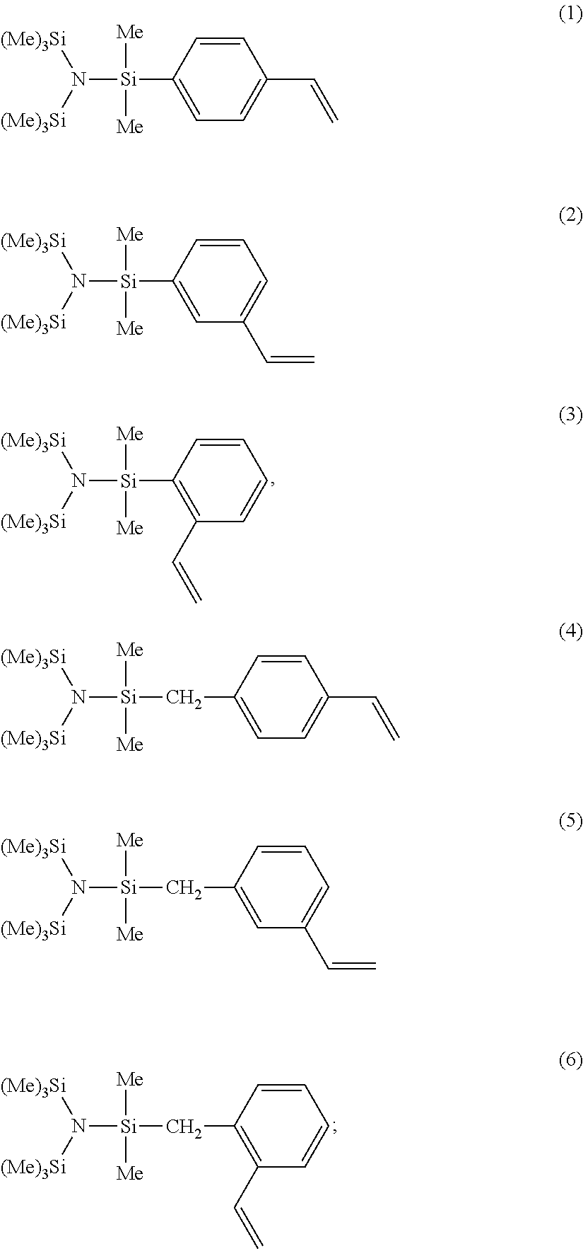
N([Si]([Me])([Me])C1=C(C=C)C=CC=C1)([(Me)3Si])[(Me)3Si].N([Si]([Me])([Me])CC1=C(C=C)C=CC=C1)([(Me)3Si])[(Me)3Si].N([Si]([Me])([Me])C1=CC=C(C=C)C=C1)([(Me)3Si])[(Me)3Si].N([Si]([Me])([Me])C1=CC(C=C)=CC=C1)([(Me)3Si])[(Me)3Si].N([Si]([Me])([Me])CC1=CC=C(C=C)C=C1)([(Me)3Si])[(Me)3Si].N([Si]([Me])([Me])CC1=CC(C=C)=CC=C1)([(Me)3Si])[(Me)3Si]
